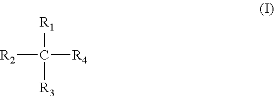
[R2]C([R4])([R1])[R3]
